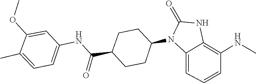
O=C1NC2=C(NC)C=CC=C2N1C1CCC(C(NC2=CC=C(C)C(OC)=C2)=O)CC1
